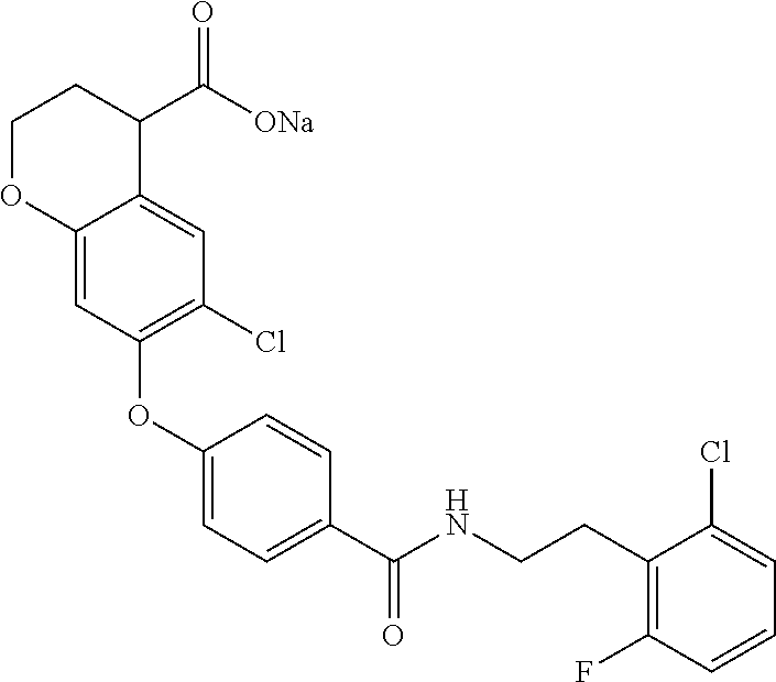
C1(OC2=C(Cl)C=C3C(=C2)OCCC3C([ONa])=O)=CC=C(C(NCCC2=C(F)C=CC=C2Cl)=O)C=C1
